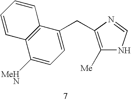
C12=C(C(CC3=C([Me])NC=N3)=CC=C1[MeHN])C=CC=C2
